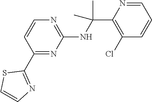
C1=CN=C(NC(C2=C(Cl)C=CC=N2)(C)C)N=C1C1=NC=CS1
